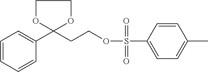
C1=CC=CC(C2(CCOS(C3=CC=C(C)C=C3)(=O)=O)OCCO2)=C1
